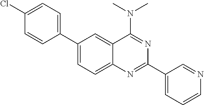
C1(C2=CC=C(Cl)C=C2)=CC=C2C(=C1)C(N(C)C)=NC(C1=CC=CN=C1)=N2
